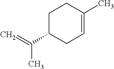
C1C(C(=C)C)CC=C(C)C1
